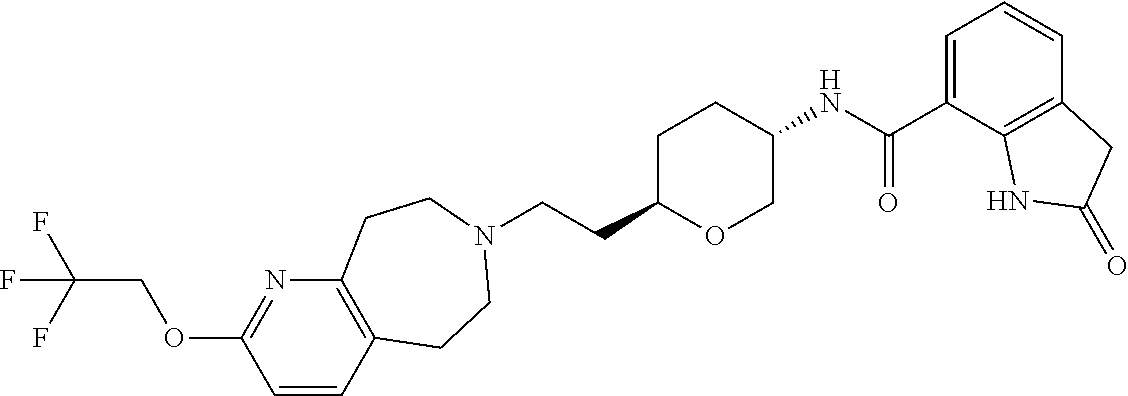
C(CC1OCC(NC(C2=CC=CC3=C2NC(=O)C3)=O)CC1)N1CCC2=C(N=C(OCC(F)(F)F)C=C2)CC1
